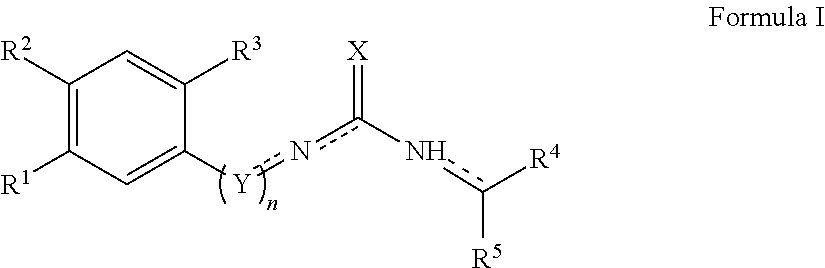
C1([R2])=C([R1])C=C([Y]nc(=[X])-nc([R4])[R5])C([R3])=C1
